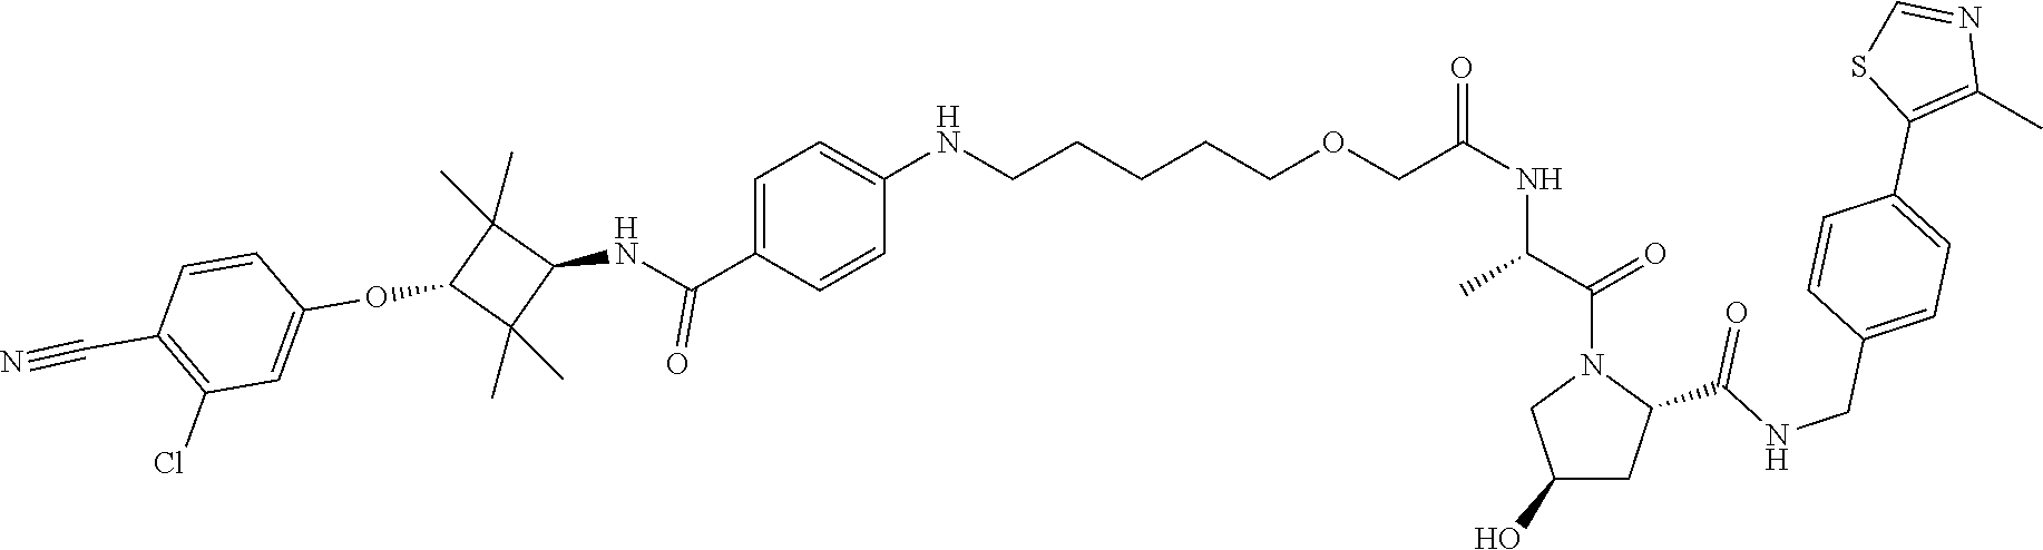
C1(Cl)=C(C#N)C=CC(OC2C(C)(C)C(NC(C3=CC=C(NCCCCCOCC(NC(C(=O)N4CC(O)CC4C(NCC4=CC=C(C5=C(C)N=CS5)C=C4)=O)C)=O)C=C3)=O)C2(C)C)=C1
